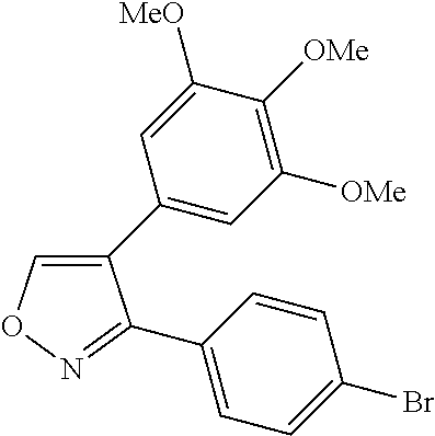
C1(C2=CC([OMe])=C([OMe])C([MeO])=C2)=CON=C1C1=CC=C(Br)C=C1
